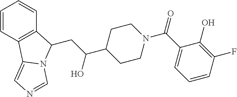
C1=CC2=C(C=C1)C(CC(C1CCN(C(=O)C3=CC=CC(F)=C3O)CC1)O)N1C2=CN=C1
